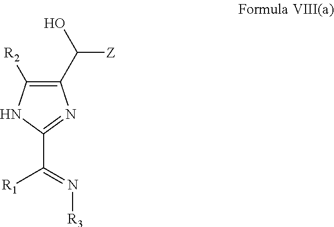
C(C1=NC(C(O)[Z])=C([R2])N1)(=N[R3])[R1]
